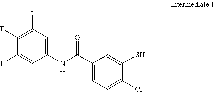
C1(F)=C(F)C(F)=CC(NC(C2=CC=C(Cl)C(S)=C2)=O)=C1
